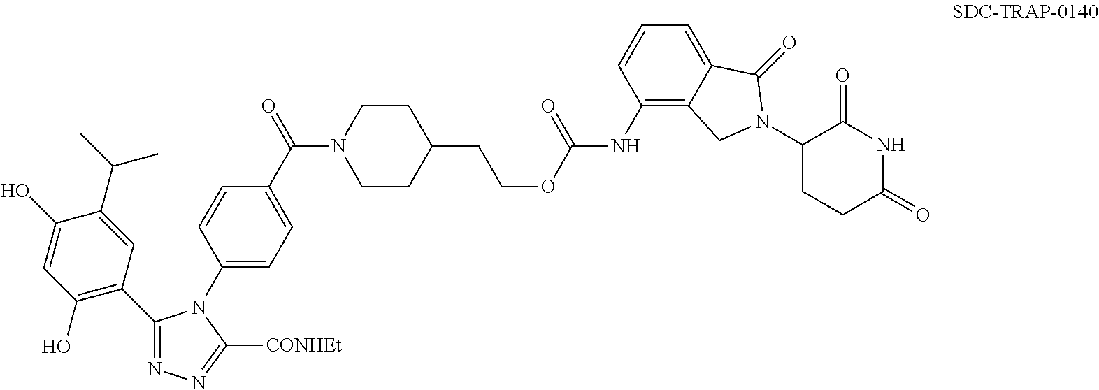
C1(O)=CC(O)=C(C2=NN=C([CONHEt])N2C2=CC=C(C(N3CCC(CCOC(NC4=C5C(=CC=C4)C(=O)N(C4CCC(=O)NC4=O)C5)=O)CC3)=O)C=C2)C=C1C(C)C
